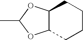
CC1OC2C(O1)CCCC2
